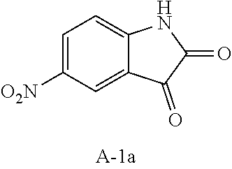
C1=C([O2N])C=C2C(=C1)NC(=O)C2=O
